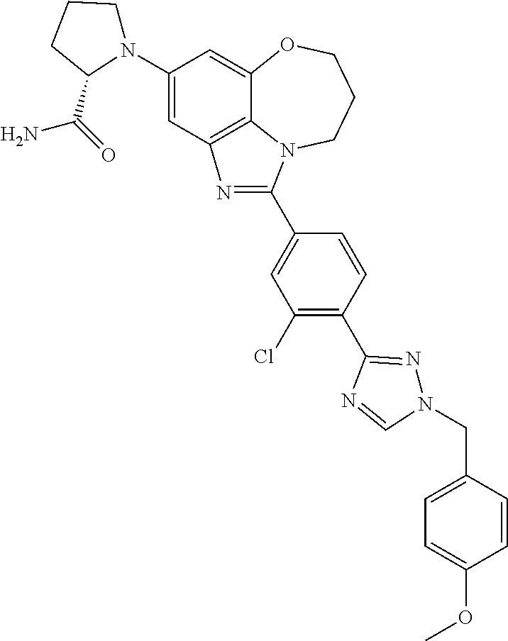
C1(N2CCCC2C(=O)N)=CC2=C3C(=C1)OCCCN3C(C1=CC(Cl)=C(C3=NN(CC4=CC=C(OC)C=C4)C=N3)C=C1)=N2
